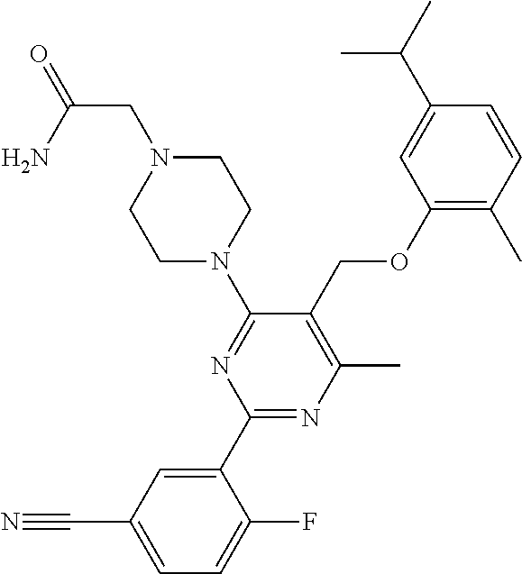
C1(OCC2=C(C)N=C(C3=CC(C#N)=CC=C3F)N=C2N2CCN(CC(=O)N)CC2)=C(C)C=CC(C(C)C)=C1
